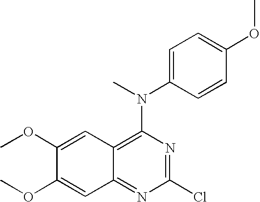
C1(OC)=CC2=C(N(C)C3=CC=C(OC)C=C3)N=C(Cl)N=C2C=C1OC
